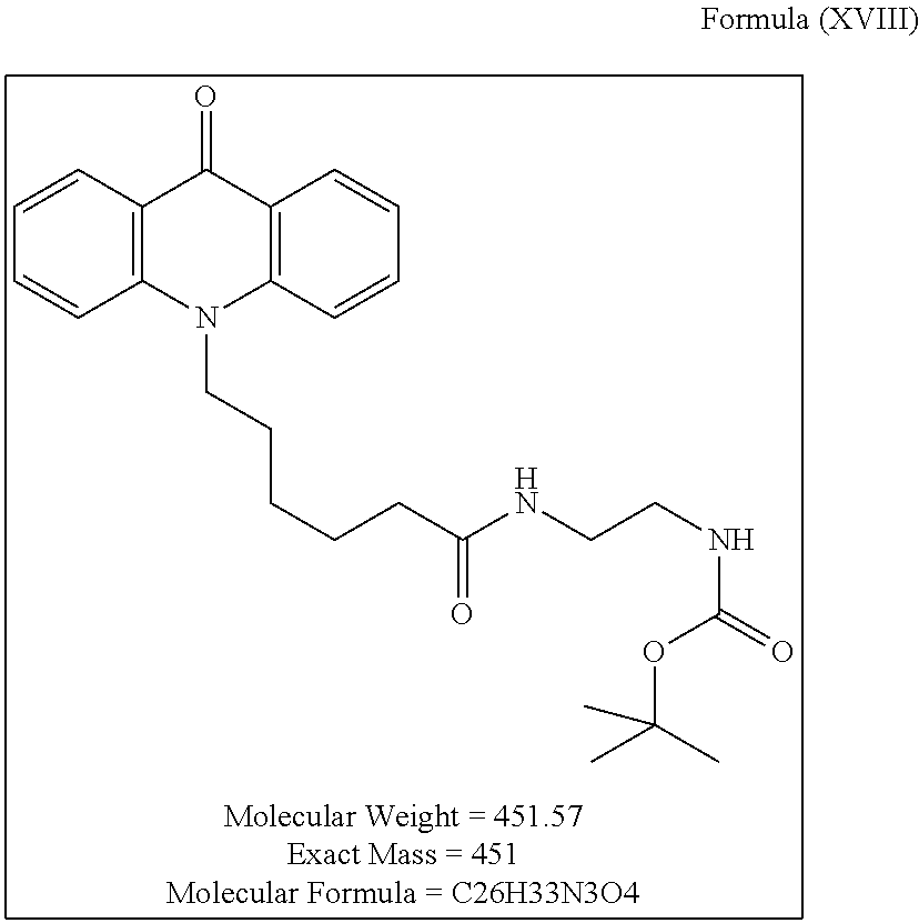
C12=C(C=CC=C1)C(=O)C1=C(N2CCCCCC(NCCNC(=O)OC(C)(C)C)=O)C=CC=C1
